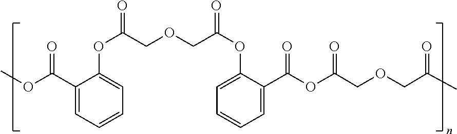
C1(C(OC)=O)=CC=CC=C1OC(COCC(OC1=CC=CC=C1C(OC(COCC(C)=O)=O)=O)=O)=O
